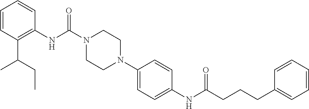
C1=CC(C(CC)C)=C(NC(N2CCN(C3=CC=C(NC(CCCC4=CC=CC=C4)=O)C=C3)CC2)=O)C=C1
